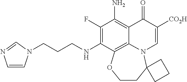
C1(F)=C(NCCCN2C=CN=C2)C2=C3C(=C1N)C(=O)C([CO2H])=CN3C1(CCO2)CCC1
